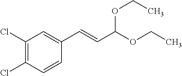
C1(Cl)=C(Cl)C=C(C=CC(OCC)OCC)C=C1
